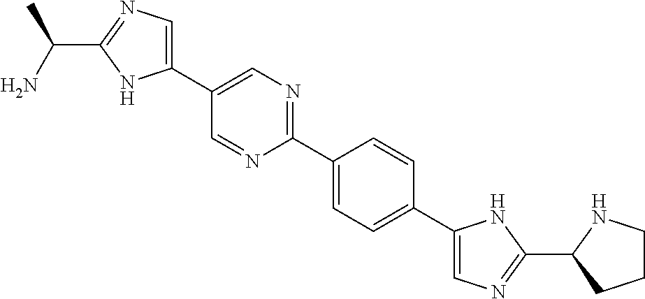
C1(C2=CN=C(C3=CC=C(C4=CN=C(C5CCCN5)N4)C=C3)N=C2)=CN=C(C(C)N)N1
